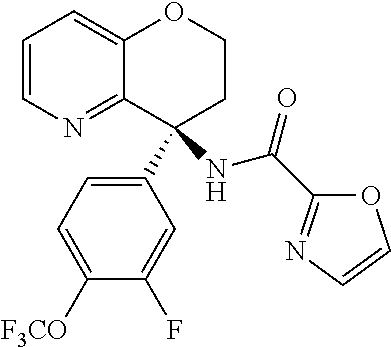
C1=CN=C2C(=C1)OCCC2(NC(=O)C1=NC=CO1)C1=CC=C([F3CO])C(F)=C1
